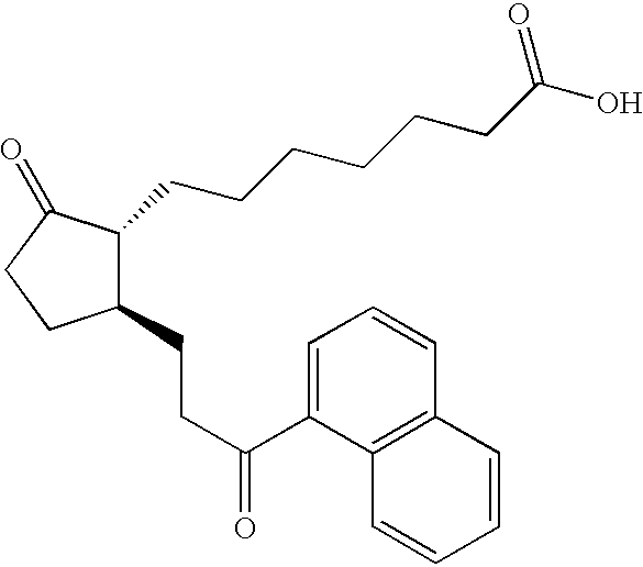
C1(CCC(C2=CC=CC3=C2C=CC=C3)=O)C(CCCCCCC(O)=O)C(=O)CC1
